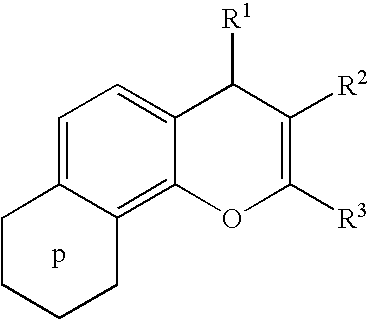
C1=C2C(=C3CCCCC3=C1)OC([R3])=C([R2])C2[R1].p
